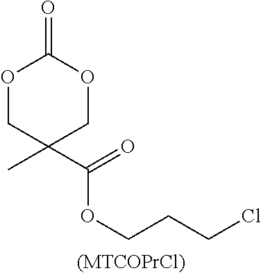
O1CC(C)(C(OCCCCl)=O)COC1=O.[(MTCOPrCl)]
